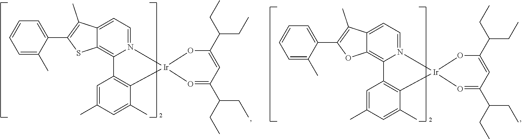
[Ir]12(N3=CC=C4C(=C3C3=C1C(C)=CC(C)=C3)SC(C1=CC=CC=C1C)=C4C)OC(C(CC)CC)=CC(C(CC)CC)=O2.[Ir]12(N3=CC=C4C(=C3C3=C1C(C)=CC(C)=C3)OC(C1=CC=CC=C1C)=C4C)OC(C(CC)CC)=CC(C(CC)CC)=O2
